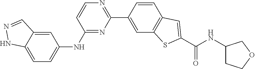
C1=CN=C(C2=CC3=C(C=C2)C=C(C(NC2CCOC2)=O)S3)N=C1NC1=CC=C2C(=C1)C=NN2
